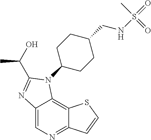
C12=CN=C3C(=C1N(C1CCC(CNS(=O)(C)=O)CC1)C(C(C)O)=N2)SC=C3
